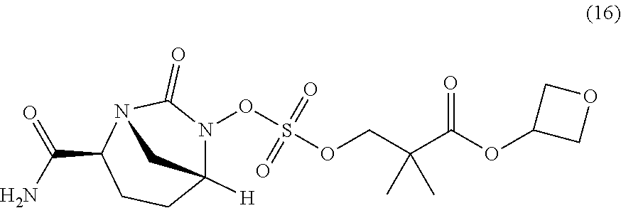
C12([H])CCC(C(N)=O)N(C(=O)N1OS(OCC(C)(C)C(OC1COC1)=O)(=O)=O)C2
